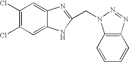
C1(Cl)=C(Cl)C=C2C(=C1)N=C(CN1C3=C(C=CC=C3)N=N1)N2
